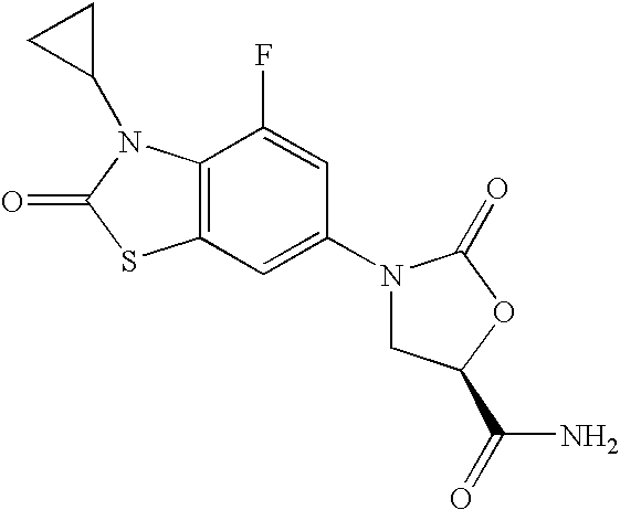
C12=C(C(F)=CC(N3CC(C(N)=O)OC3=O)=C1)N(C1CC1)C(=O)S2
